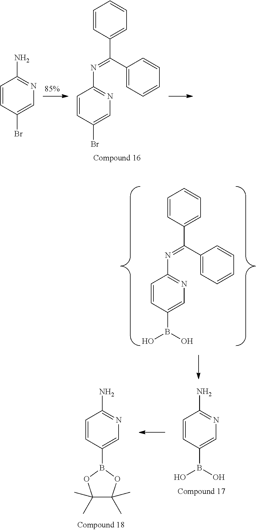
C1=CC(Br)=CN=C1N=C(C1=CC=CC=C1)C1=CC=CC=C1.C1=CC(Br)=CN=C1N.C1=CC(B(O)O)=CN=C1N.C1=CC(B2OC(C)(C)C(C)(C)O2)=CN=C1N.C1=CC(B(O)O)=CN=C1N=C(C1=CC=CC=C1)C1=CC=CC=C1
